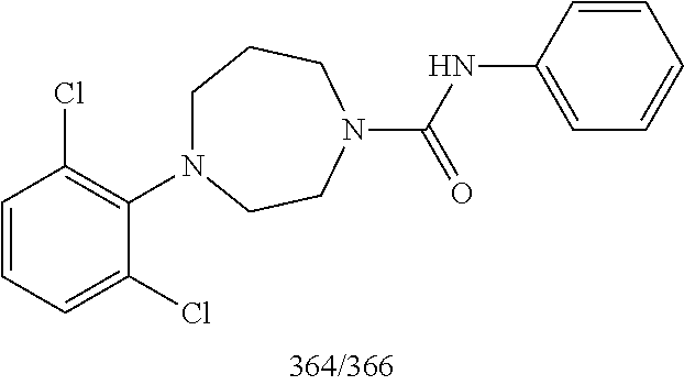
C1=CC=C(Cl)C(N2CCCN(C(=O)NC3=CC=CC=C3)CC2)=C1Cl
